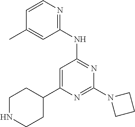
N1=C(N2CCC2)N=C(NC2=NC=CC(C)=C2)C=C1C1CCNCC1
